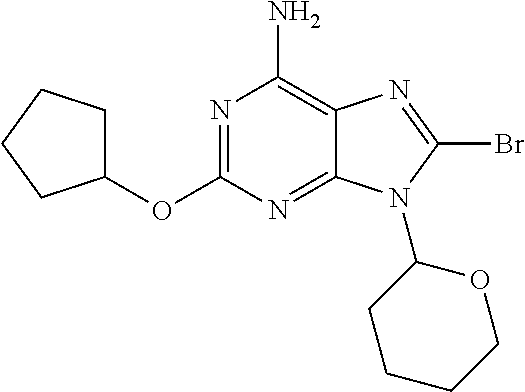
N1=C(OC2CCCC2)N=C2C(=C1N)N=C(Br)N2C1CCCCO1
